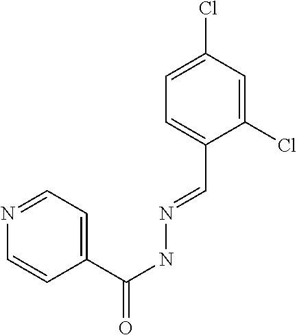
C1(Cl)=CC(Cl)=CC=C1C=NNC(C1=CC=NC=C1)=O
